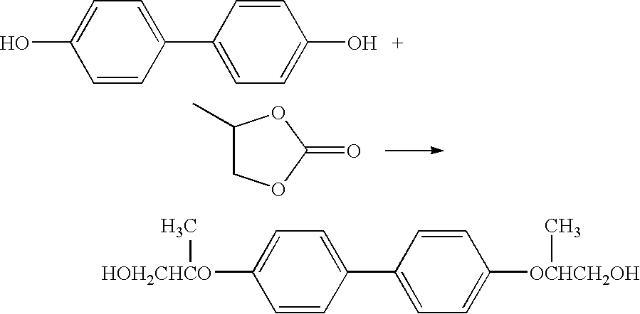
C1=CC(C2=CC=C(O)C=C2)=CC=C1O.C1(C)COC(=O)O1.C1=CC(C2=CC=C([OCHCH2OH]C)C=C2)=CC=C1[HOH2CHCO]C
